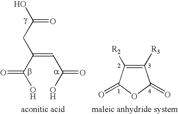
OC(CC(C(O)=O)=CC(=O)O)=O.C1([R3])=C([R2])C(=O)OC1=O
